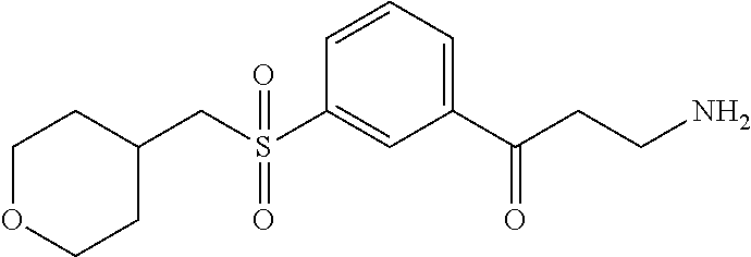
C1OCCC(CS(C2=CC(C(CCN)=O)=CC=C2)(=O)=O)C1
